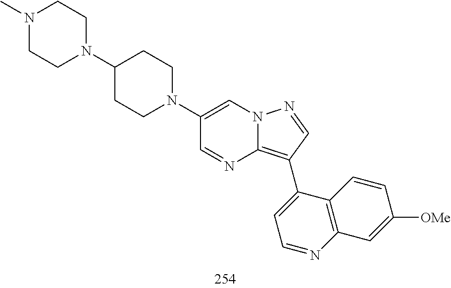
C1(C2=C3N=CC(N4CCC(N5CCN(C)CC5)CC4)=CN3N=C2)=CC=NC2=C1C=CC([OMe])=C2
